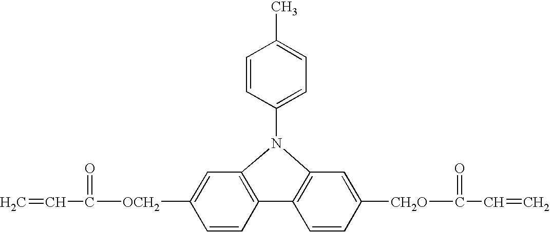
C1=CC([OCH2]C(=O)C=C)=CC2=C1C1=C(C=C([CH2O]C(=O)C=C)C=C1)N2C1=CC=C(C)C=C1
